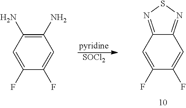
[SOCl2].C1(F)=CC2=NSN=C2C=C1F.C1(F)=CC(N)=C(N)C=C1F
